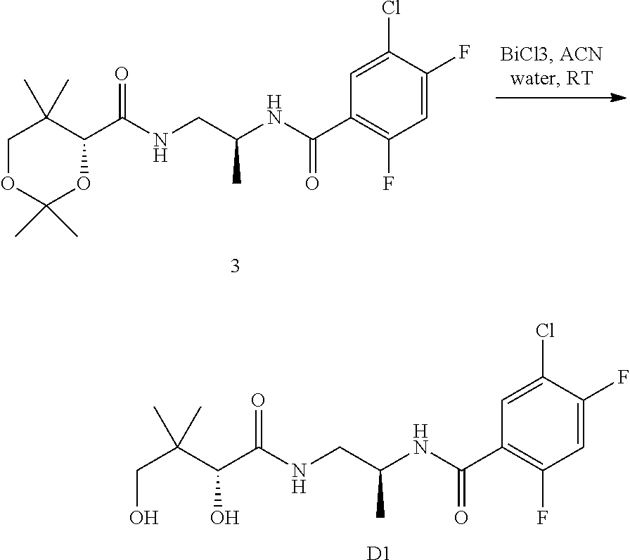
C1OC(C)(C)OC(C(NCC(NC(C2=C(F)C=C(F)C(Cl)=C2)=O)C)=O)C1(C)C.C(O)C(C(O)C(NCC(NC(C1=C(F)C=C(F)C(Cl)=C1)=O)C)=O)(C)C.[D1]
